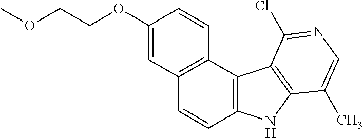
C1(OCCOC)=CC2=C(C=C1)C1=C(C=C2)NC2=C1C(Cl)=NC=C2C
